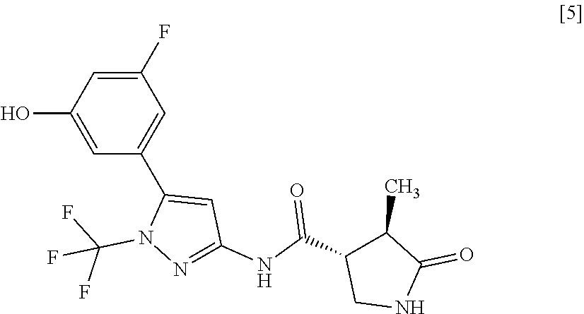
C1(F)=CC(O)=CC(C2=CC(NC(C3CNC(=O)C3C)=O)=NN2C(F)(F)F)=C1
